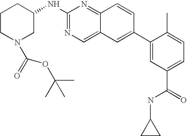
C1(C2=CC3=CN=C(NC4CCCN(C(=O)OC(C)(C)C)C4)N=C3C=C2)=CC(C(=O)NC2CC2)=CC=C1C
